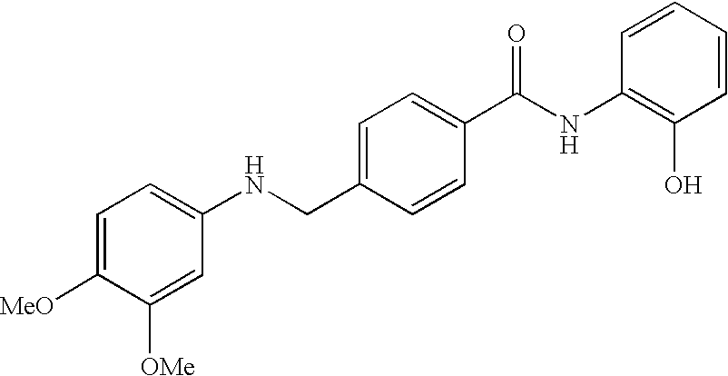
C1(CNC2=CC=C([MeO])C([OMe])=C2)=CC=C(C(NC2=C(O)C=CC=C2)=O)C=C1
